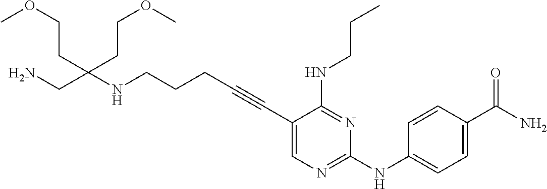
C(CC#CC1=CN=C(NC2=CC=C(C(N)=O)C=C2)N=C1NCCC)CNC(CN)(CCOC)CCOC
